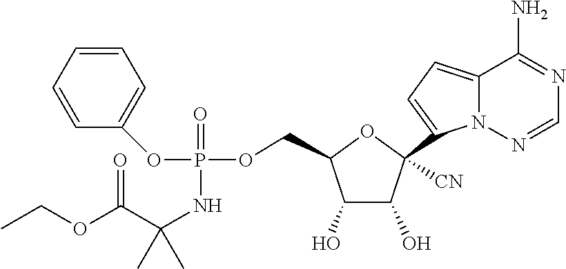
O(CC1C(O)C(O)C(C2=CC=C3N2N=CN=C3N)([CN])O1)P(=O)(NC(C(OCC)=O)(C)C)OC1=CC=CC=C1
